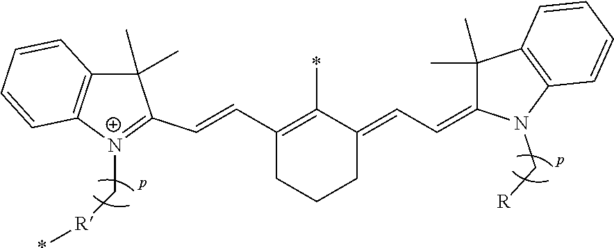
C1(C)(C)C2=C([N+](C[R]*)=C1C=CC1=C(*)C(=CC=C3C(C)(C)C4=C(N3C[R])C=CC=C4)CCC1)C=CC=C2
